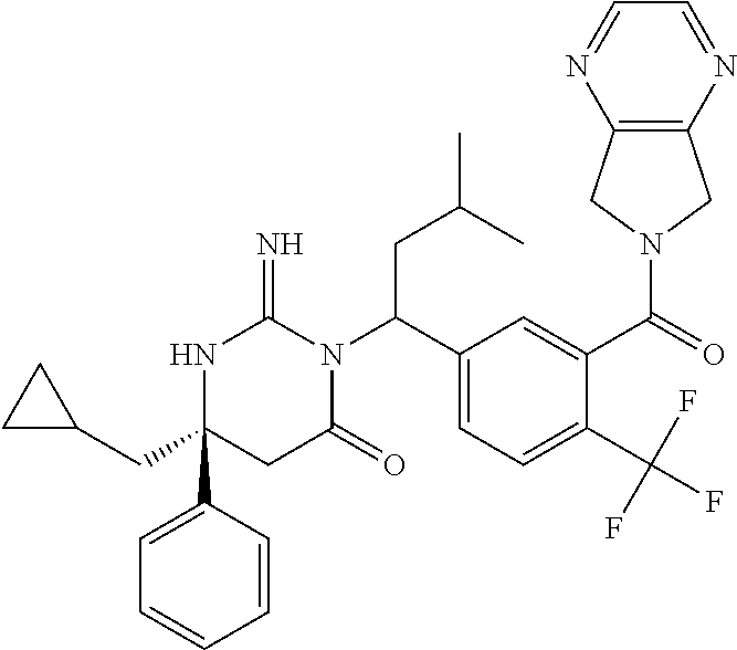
N1C(C2=CC=CC=C2)(CC2CC2)CC(=O)N(C(C2=CC=C(C(F)(F)F)C(C(=O)N3CC4=C(C3)N=CC=N4)=C2)CC(C)C)C1=N
